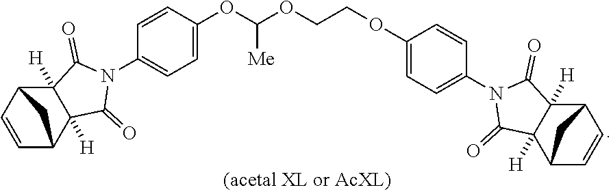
C1=C(OC(OCCOC2=CC=C(N3C(=O)C4([H])C([H])(C3=O)C3C=CC4C3)C=C2)[Me])C=CC(N2C(=O)C3([H])C([H])(C2=O)C2C=CC3C2)=C1
